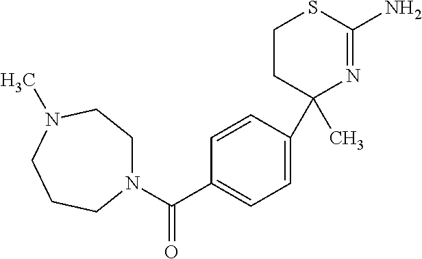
C1=CC(C2(C)N=C(N)SCC2)=CC=C1C(=O)N1CCN(C)CCC1
